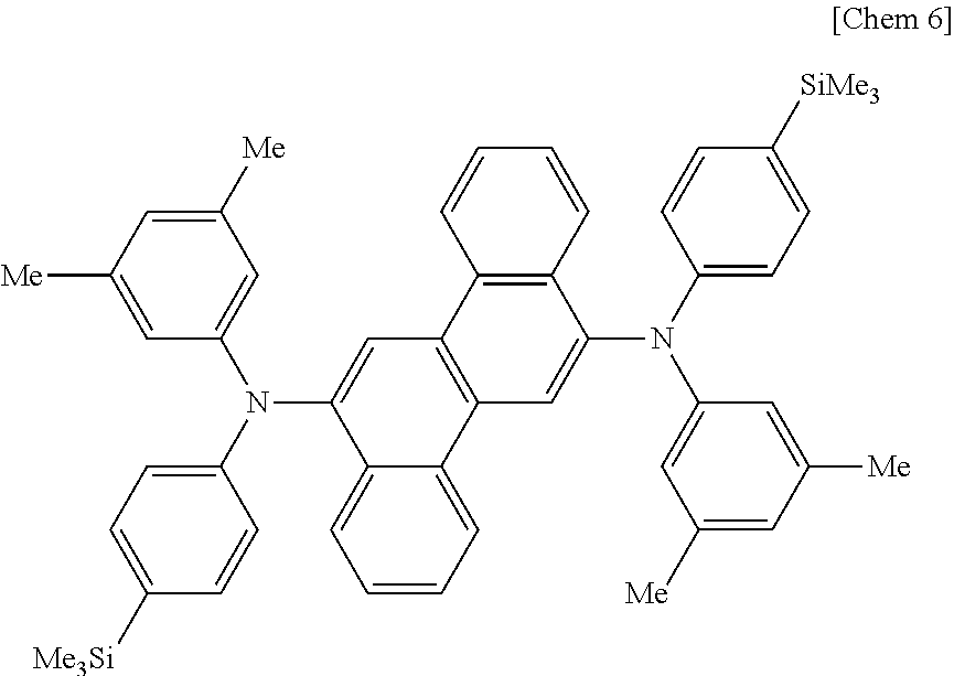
C1([Me])=CC([Me])=CC(N(C2=CC=C([Me3Si])C=C2)C2=CC3=C(C4=CC=CC=C24)C=C(N(C2=CC=C([SiMe3])C=C2)C2=CC([Me])=CC([Me])=C2)C2=C3C=CC=C2)=C1
